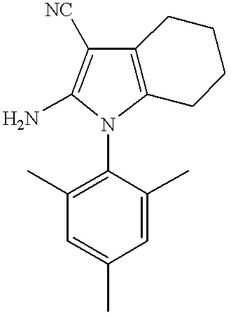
C12=C(C([NC])=C(N)N1C1=C(C)C=C(C)C=C1C)CCCC2
